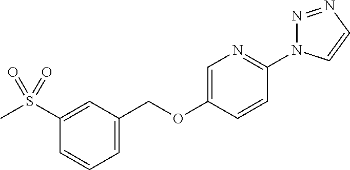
C1(COC2=CN=C(N3N=NC=C3)C=C2)=CC=CC(S(=O)(C)=O)=C1
